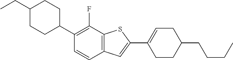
CCC1CCC(C2=C(F)C3=C(C=C2)C=C(C2=CCC(CCCC)CC2)S3)CC1
